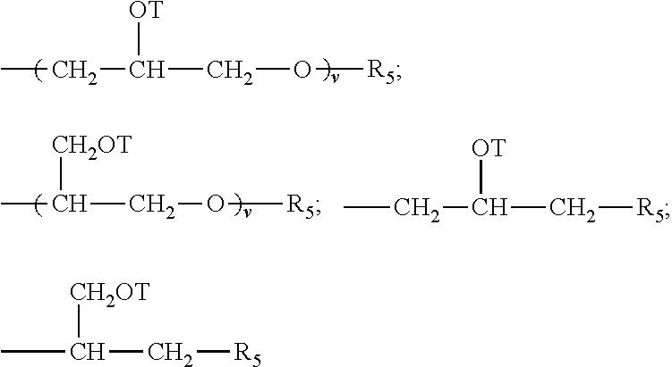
CC(C[R5])[CH2OT].CCC(CO[R5])[OT].CC([CH2OT])CO[R5].CCC(C[R5])[OT]
